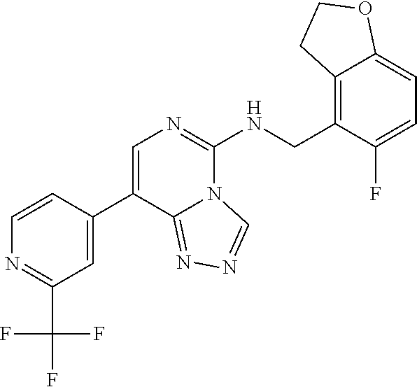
C1=CC(C2=CN=C(NCC3=C4C(=CC=C3F)OCC4)N3C2=NN=C3)=CC(C(F)(F)F)=N1
